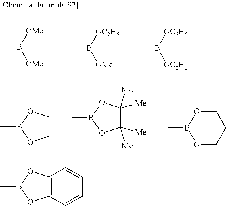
CB([OMe])[OMe].CB([OC2H5])[OMe].CB([OC2H5])[OC2H5].C1COB(C)O1.C1([Me])([Me])C([Me])([Me])OB(C)O1.O1CCCOB1C.O1B(C)OC2=C1C=CC=C2
